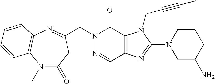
N1=CC2=C(C(=O)N1CC1=NC3=C(N(C)C(=O)C1)C=CC=C3)N(CC#CC)C(N1CC(N)CCC1)=N2
